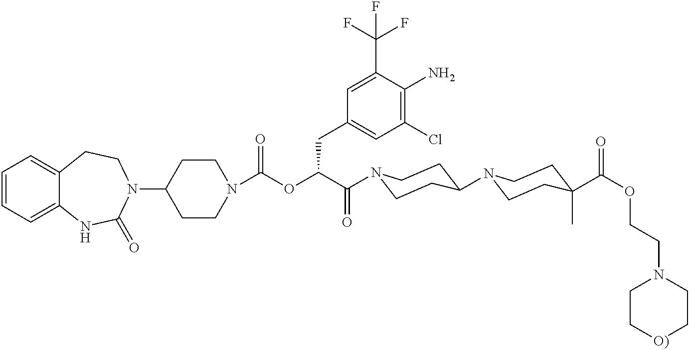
C1(N2CCC3=CC=CC=C3NC2=O)CCN(C(=O)OC(C(=O)N2CCC(N3CCC(C(OCCN4CC[O)]CC4)=O)(C)CC3)CC2)CC2=CC(Cl)=C(N)C(C(F)(F)F)=C2)CC1
